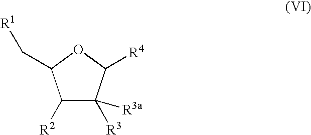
C1([R2])C([R3])([R3a])C([R4])OC1C[R1]
